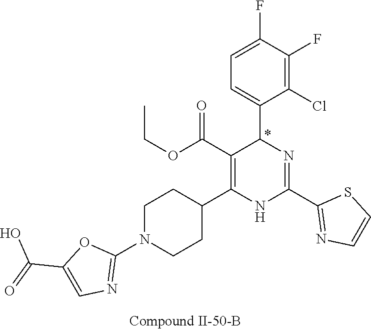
C1(F)=C(Cl)C(C2N=C(C3=NC=CS3)NC(C3CCN(C4=NC=C(C(O)=O)O4)CC3)=C2C(OCC)=O)=CC=C1F
